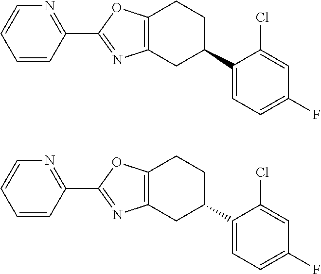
C1=CC=CN=C1C1=NC2=C(O1)CCC(C1=CC=C(F)C=C1Cl)C2.C1=CC=CN=C1C1=NC2=C(O1)CCC(C1=CC=C(F)C=C1Cl)C2
